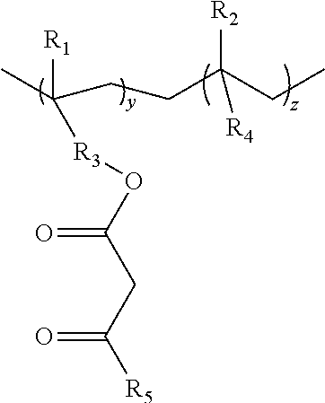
C([R1])([R3]OC(=O)CC([R5])=O)(CCC(CC)([R2])[R4])C
